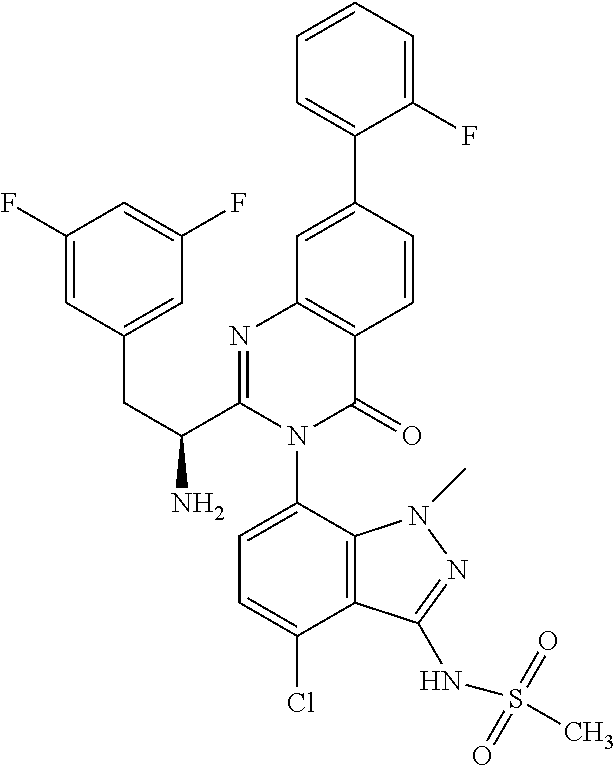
C1=C(C2=CC=CC=C2F)C=CC2=C1N=C(C(CC1=CC(F)=CC(F)=C1)N)N(C1=CC=C(Cl)C3=C1N(C)N=C3NS(=O)(=O)C)C2=O
